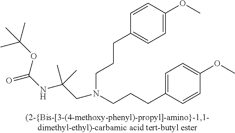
C1=CC(OC)=CC=C1CCCN(CCCC1=CC=C(OC)C=C1)CC(NC(=O)OC(C)(C)C)(C)C
